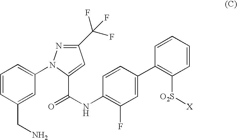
C1=CC(CN)=CC(N2N=C(C(F)(F)F)C=C2C(NC2=C(F)C=C(C3=C([O2S][X])C=CC=C3)C=C2)=O)=C1
